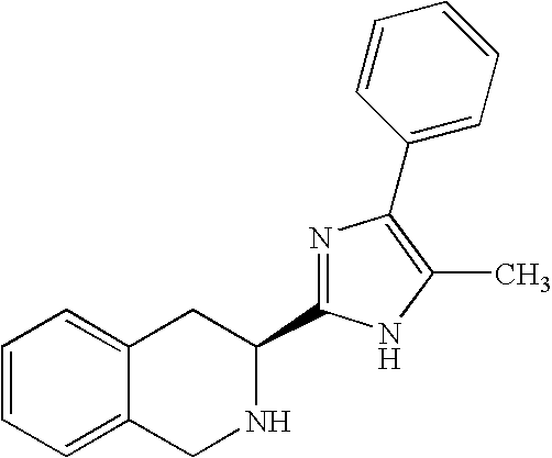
C1=CC=C2C(=C1)CC(C1=NC(C3=CC=CC=C3)=C(C)N1)NC2
